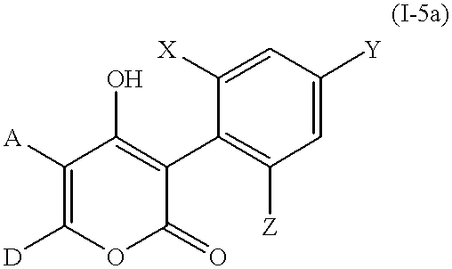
C1([A])=C([D])OC(=O)C(C2=C([Z])C=C([Y])C=C2[X])=C1O
